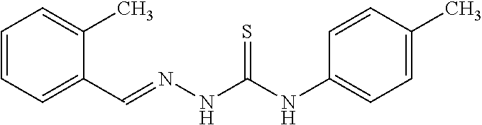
C1=CC=C(C=NNC(=S)NC2=CC=C(C)C=C2)C(C)=C1
